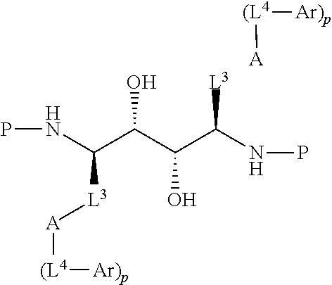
PNC(C(C(C(NP)[L3])O)O)[L3][A][(L4][Ar)p].[A][(L4][Ar)p]
